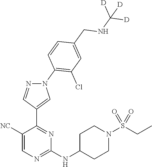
C1(NC2CCN(S(CC)(=O)=O)CC2)=NC=C([NC])C(C2=CN(C3=C(Cl)C=C(CNC([D])([D])[D])C=C3)N=C2)=N1
